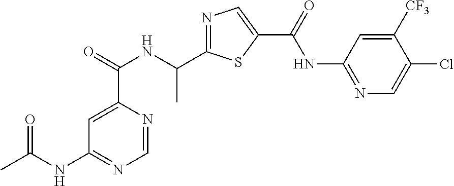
C1=NC(C(=O)NC(C2=NC=C(C(=O)NC3=NC=C(Cl)C([CF3])=C3)S2)C)=CC(NC(C)=O)=N1
